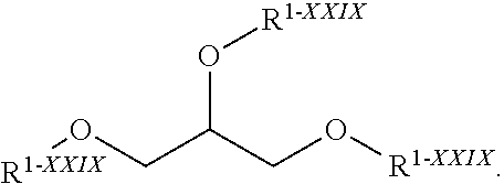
O(C(CO[R1-XXIX])CO[R1-XXIX])[R1-XXIX]
